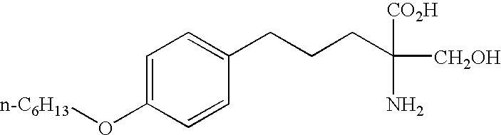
C1=C(O[n-C6H13])C=CC(CCCC([CO2H])([CH2OH])N)=C1
